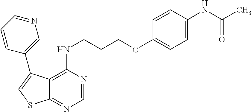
C1=NC(NCCCOC2=CC=C(NC(=O)C)C=C2)=C2C(=N1)SC=C2C1=CN=CC=C1
